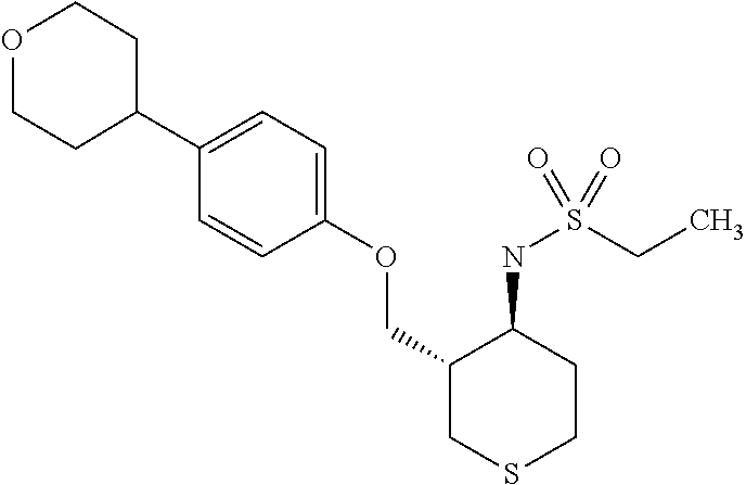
C1(C2=CC=C(OCC3CSCCC3NS(CC)(=O)=O)C=C2)CCOCC1
